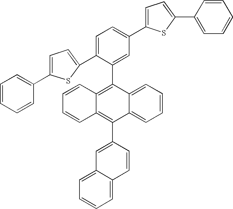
C12=CC=CC=C1C(C1=CC3=CC=CC=C3C=C1)=C1C(=C2C2=CC(C3=CC=C(C4=CC=CC=C4)S3)=CC=C2C2=CC=C(C3=CC=CC=C3)S2)C=CC=C1
